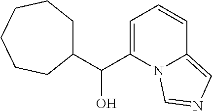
C1=C(C(C2CCCCCC2)O)N2C(=CN=C2)C=C1
